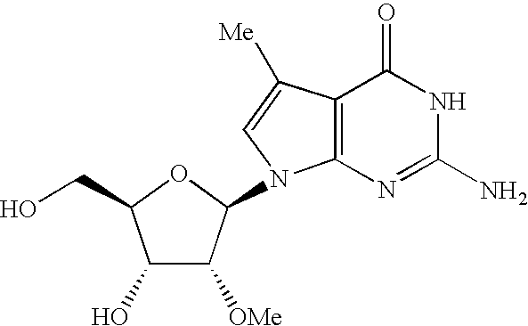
C1(O)C([OMe])C(N2C3=C(C([Me])=C2)C(=O)NC(N)=N3)OC1CO
